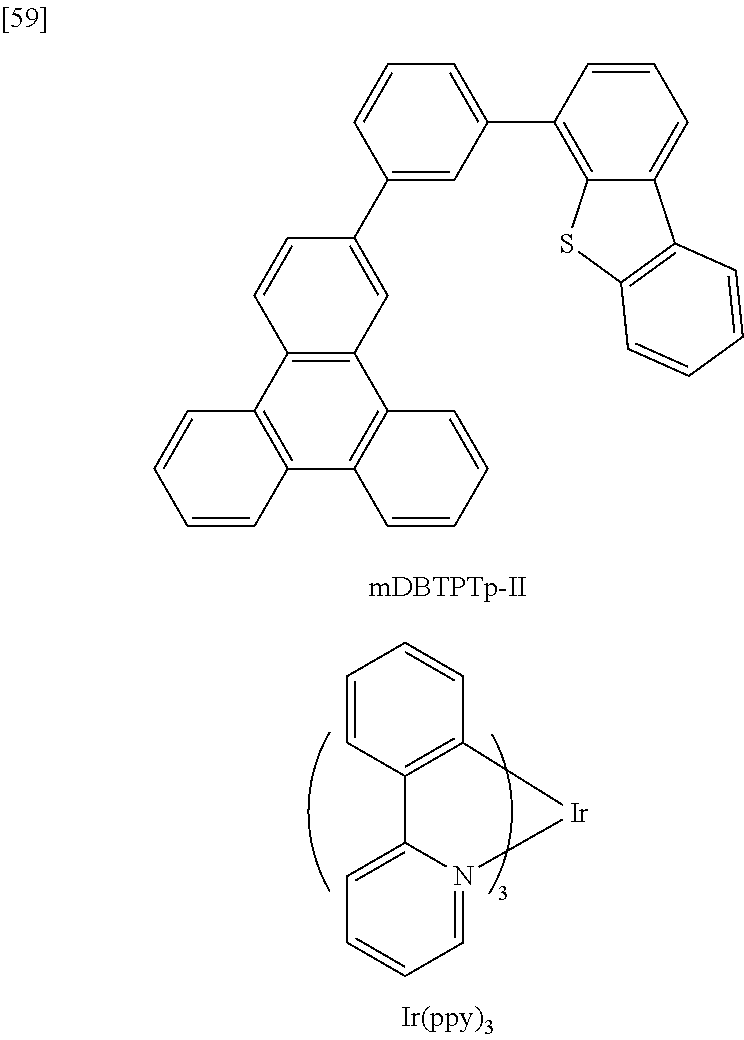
C12=C(C3=C(C4=C1C=CC=C4)C=CC=C3)C=CC(C1=CC(C3=C4C(=CC=C3)C3=C(S4)C=CC=C3)=CC=C1)=C2.C1=CC2=C(C=C1)[Ir]N1=CC=CC=C21
